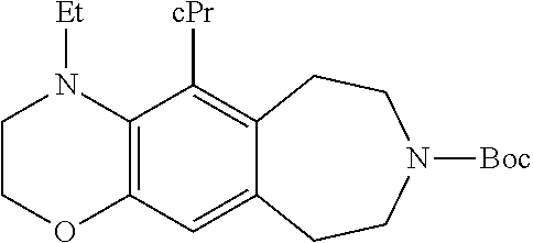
[Et]N1CCOC2=C1C([cPr])=C1C(=C2)CCN([Boc])CC1
